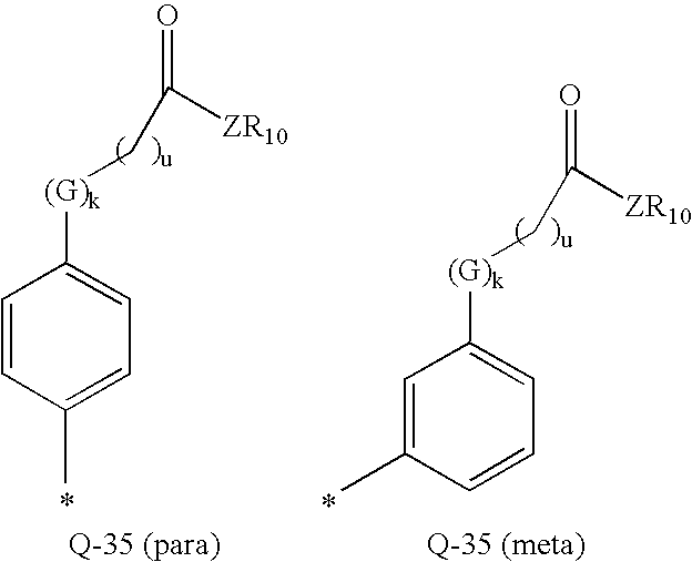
C1=CC(C)=CC=C1[(G)k]CC([ZR10])=O.C1=C(C)C=CC=C1[(G)k]CC([ZR10])=O
